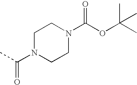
C1N(C(C)=O)CCN(C(OC(C)(C)C)=O)C1
